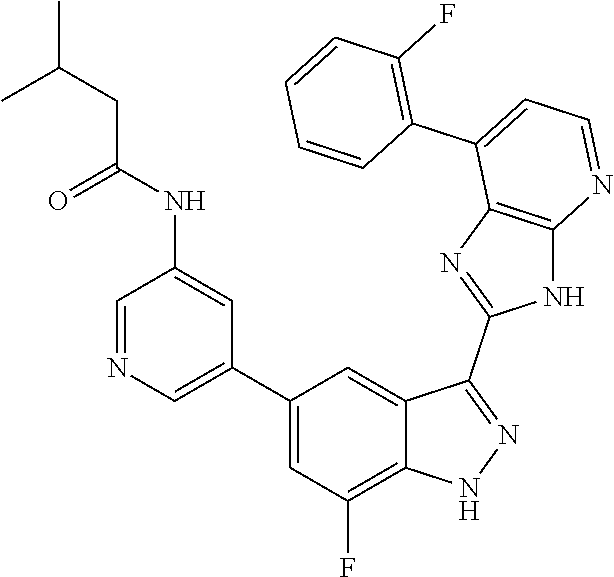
C1=NC=C(C2=CC(F)=C3C(=C2)C(C2=NC4=C(N2)N=CC=C4C2=C(F)C=CC=C2)=NN3)C=C1NC(=O)CC(C)C
